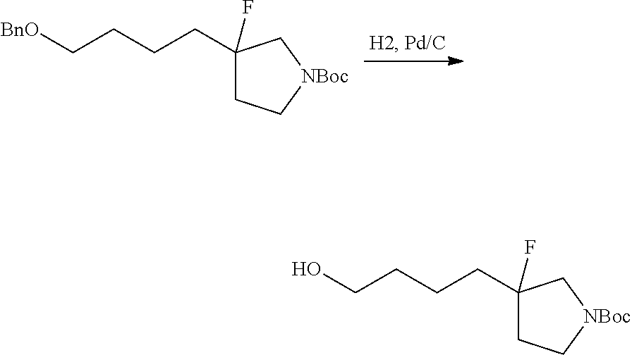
C1(CCCC[BnO])(F)CC[NBoc]C1.C1(CCCCO)(F)CC[NBoc]C1
